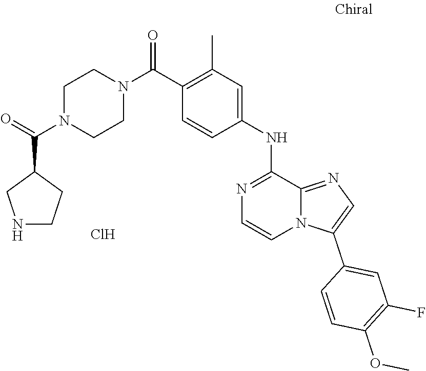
C1=CC(C(N2CCN(C(C3CNCC3)=O)CC2)=O)=C(C)C=C1NC1=NC=CN2C1=NC=C2C1=CC(F)=C(OC)C=C1.Cl
